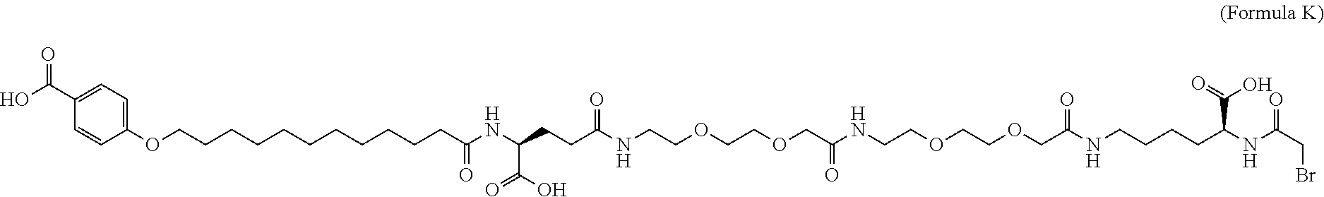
C1(OCCCCCCCCCCCC(NC(CCC(NCCOCCOCC(NCCOCCOCC(NCCCCC(NC(=O)CBr)C(O)=O)=O)=O)=O)C(=O)O)=O)=CC=C(C(=O)O)C=C1
